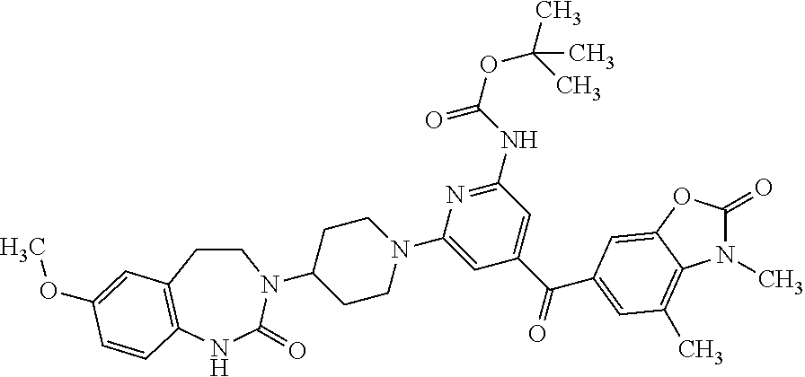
C1CN(C2=CC(C(=O)C3=CC(C)=C4N(C)C(=O)OC4=C3)=CC(NC(=O)OC(C)(C)C)=N2)CCC1N1CCC2=C(NC1=O)C=CC(OC)=C2
